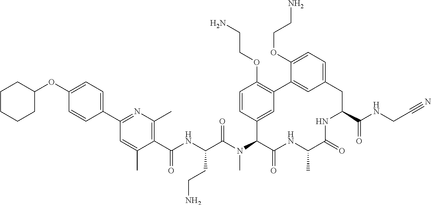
C1CC(OC2=CC=C(C3=NC(C)=C(C(NC(C(N(C4C(=O)NC(C)C(=O)NC(C(NCC#N)=O)CC5=CC=C(OCCN)C(=C5)C5=C(OCCN)C=CC4=C5)C)=O)CCN)=O)C(C)=C3)C=C2)CCC1
